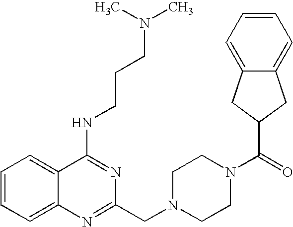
C1=CC=C2C(=C1)C(NCCCN(C)C)=NC(CN1CCN(C(C3CC4=CC=CC=C4C3)=O)CC1)=N2
